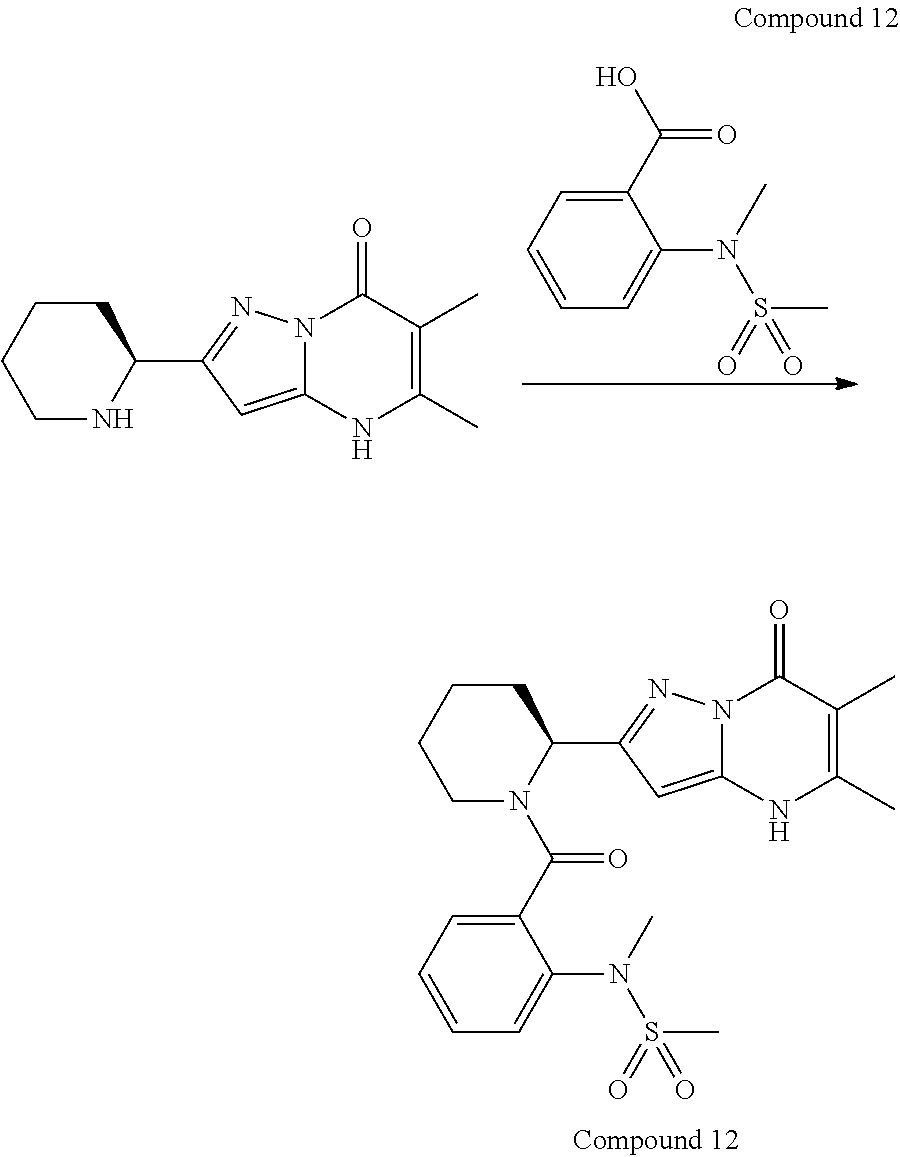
C1CCCNC1C1=NN2C(=C1)NC(C)=C(C)C2=O.C1(C(O)=O)=CC=CC=C1N(S(=O)(=O)C)C.C1CCCN(C(C2=CC=CC=C2N(S(C)(=O)=O)C)=O)C1C1=NN2C(=C1)NC(C)=C(C)C2=O
